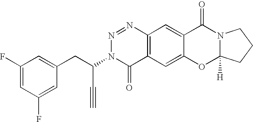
C12=C(C=C3C(=C1)C(=O)N1C([H])(O3)CCC1)C(=O)N(C(CC1=CC(F)=CC(F)=C1)C#C)N=N2
